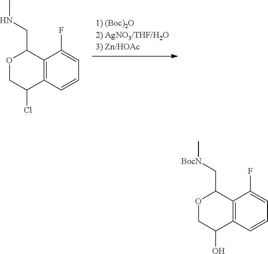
C12=C(C=CC=C1F)C(O)COC2C[BocN]C.C12=C(C=CC=C1F)C(Cl)COC2CNC
